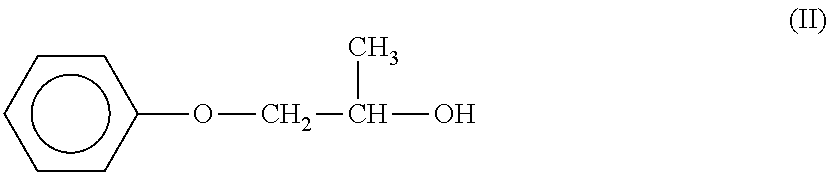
c1(OCC(O)C)ccccc1
